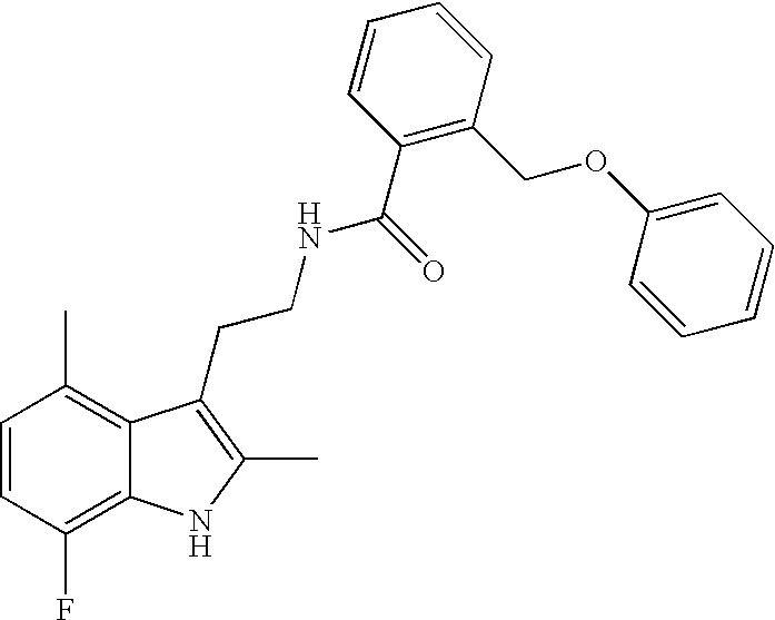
C1=CC(F)=C2C(=C1C)C(CCNC(C1=C(COC3=CC=CC=C3)C=CC=C1)=O)=C(C)N2
